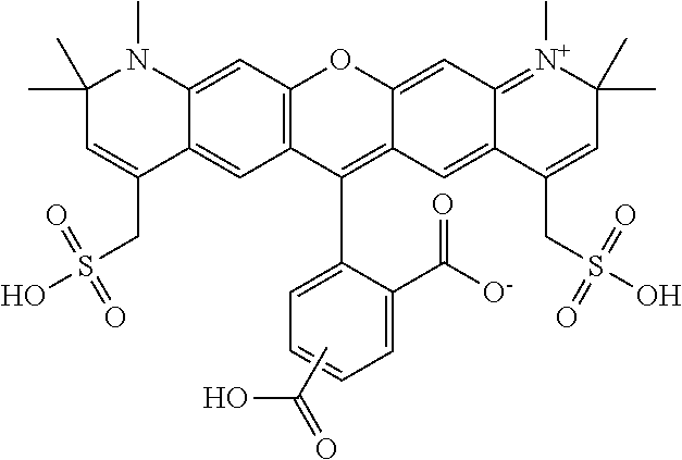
CN1C2=CC3=C(C=C2C(CS(O)(=O)=O)=CC1(C)C)C(C1=CC=CC=C1C(=O)[O-])=C1C(=CC2=[N+](C)C(C)(C)C=C(CS(O)(=O)=O)C2=C1)O3.CC(O)=O
